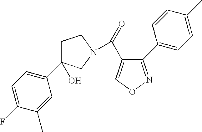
O=C(C1=CON=C1C1=CC=C(C)C=C1)N1CC(C2=CC=C(F)C(C)=C2)(O)CC1
